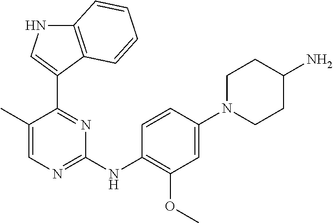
C1(C)=CN=C(NC2=C(OC)C=C(N3CCC(N)CC3)C=C2)N=C1C1=CNC2=C1C=CC=C2
